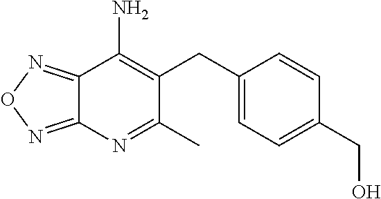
C12=NON=C1N=C(C)C(CC1=CC=C(CO)C=C1)=C2N
